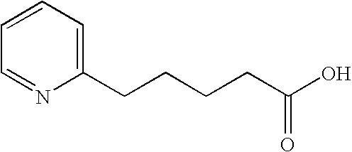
C1=CC=C(CCCCC(O)=O)N=C1
